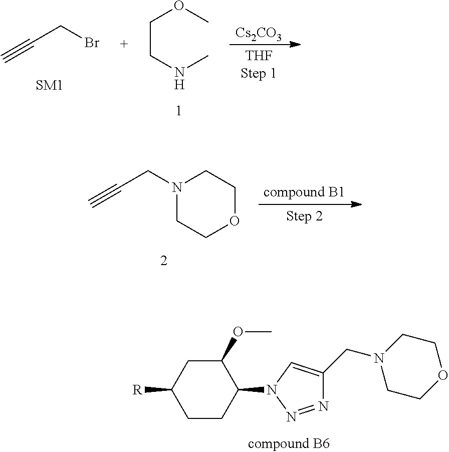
C1(OC)CC([R])CCC1N1N=NC(CN2CCOCC2)=C1.C(CBr)#C.C(OC)CNC.[Cs2CO3].C(CN1CCOCC1)#C
